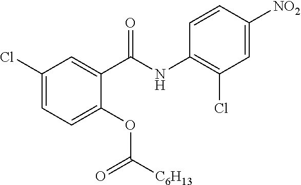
C1(Cl)=CC=C(OC([C6H13])=O)C(C(NC2=C(Cl)C=C([NO2])C=C2)=O)=C1
